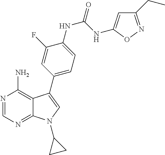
N1=CN=C2C(=C1N)C(C1=CC=C(NC(NC3=CC(CC)=NO3)=O)C(F)=C1)=CN2C1CC1
